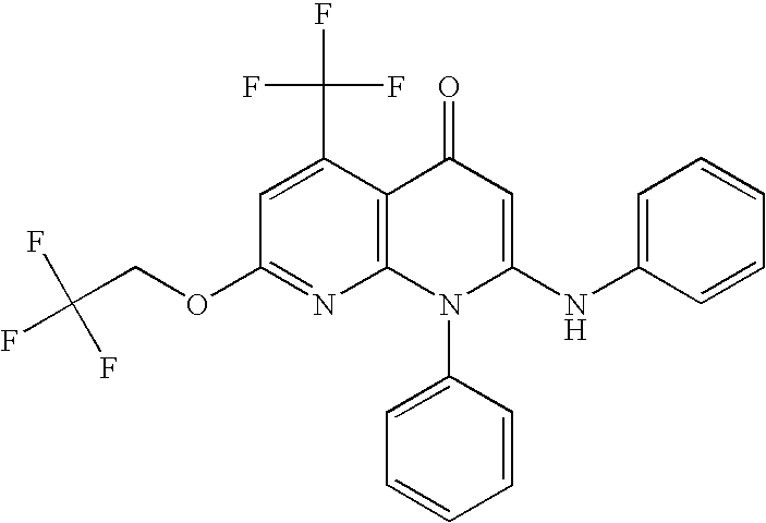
C1(OCC(F)(F)F)=NC2=C(C(C(F)(F)F)=C1)C(=O)C=C(NC1=CC=CC=C1)N2C1=CC=CC=C1
